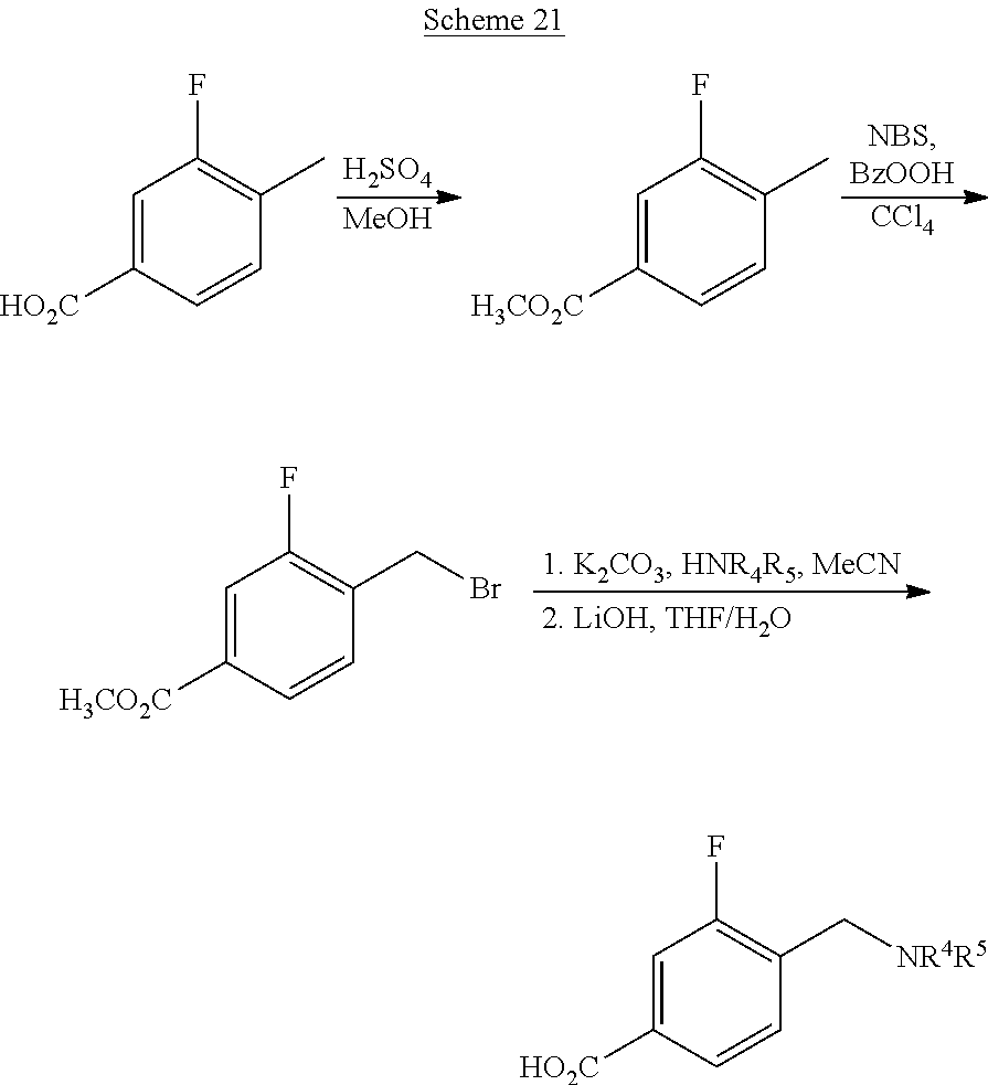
[H2SO4].[MeOH].C1=C([H3CO2C])C=CC(C)=C1F.[CCl4].C1=C([HO2C])C=CC(C)=C1F.C1=C([H3CO2C])C=CC(CBr)=C1F.C1=C([HO2C])C=CC(C[NR4R5])=C1F
